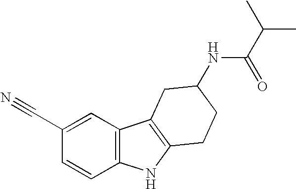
C1(C#N)=CC2=C(C=C1)NC1=C2CC(NC(=O)C(C)C)CC1
